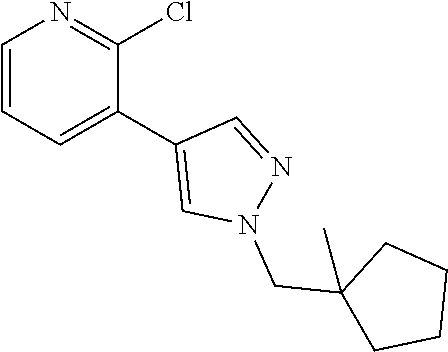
C1=CC=C(C2=CN(CC3(C)CCCC3)N=C2)C(Cl)=N1
